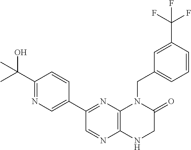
C12=C(N=C(C3=CN=C(C(O)(C)C)C=C3)C=N1)N(CC1=CC=CC(C(F)(F)F)=C1)C(=O)CN2
